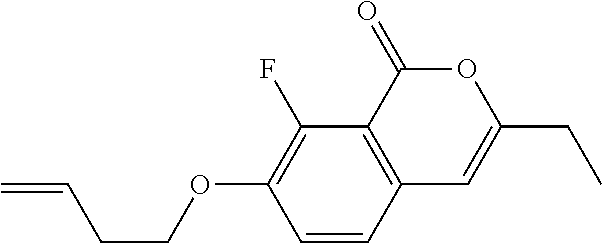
C1=CC2=C(C(F)=C1OCCC=C)C(=O)OC(CC)=C2
